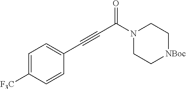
N1(C(C#CC2=CC=C([F3C])C=C2)=O)CC[NBoc]CC1
